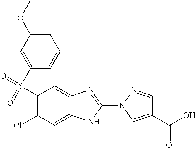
C1=C(OC)C=C(S(C2=C(Cl)C=C3C(=C2)N=C(N2C=C(C(O)=O)C=N2)N3)(=O)=O)C=C1
